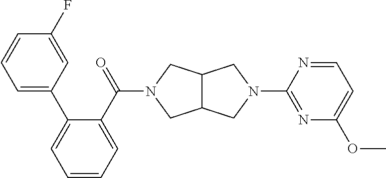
C12C(CN(C(C3=CC=CC=C3C3=CC=CC(F)=C3)=O)C1)CN(C1=NC(OC)=CC=N1)C2
